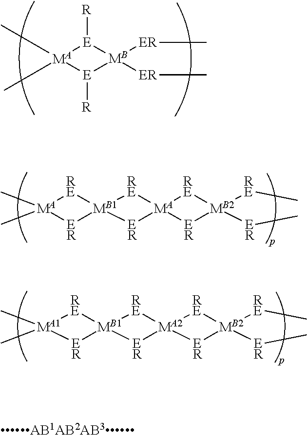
C[MA]1(C)[RE][MB1]2([ER]1)[RE][MA]1([ER]2)[RE][MB2]([RE]C)([ER]C)[ER]1.C[MA1]1(C)[RE][MB1]2([ER]1)[RE][MA2]1([ER]2)[RE][MB2]([RE]C)([ER]C)[ER]1.[ER](C)[MB]1([ER]C)[E]([R])[MA](C)(C)[E]1[R]
